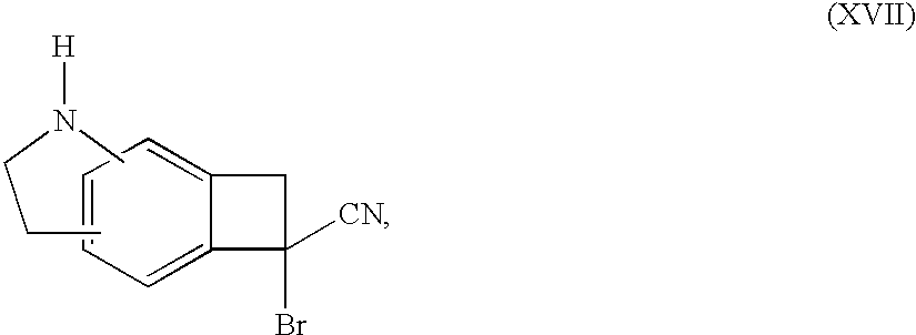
C1=CC=C2C(=C1)CC2(Br)[CN].C(CC)N(C)[H]
